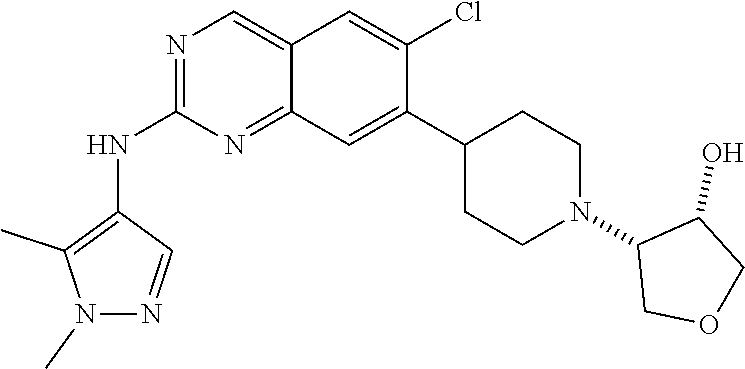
N1(C)N=CC(NC2=NC=C3C(=N2)C=C(C2CCN(C4COCC4O)CC2)C(Cl)=C3)=C1C
